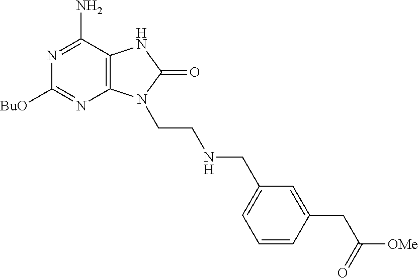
C1([BuO])=NC2=C(C(N)=N1)NC(=O)N2CCNCC1=CC=CC(CC([OMe])=O)=C1
